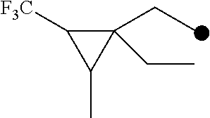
C1(CC)(CC)C([F3C])C1C
